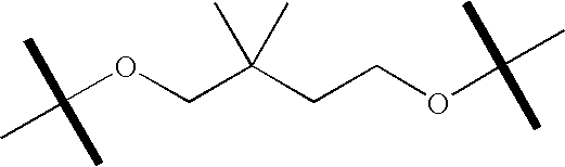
C(OCC(CCOC(C)(C)C)(C)C)(C)(C)C
